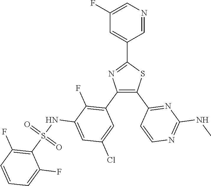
C1(C2=CC(F)=CN=C2)=NC(C2=C(F)C(NS(C3=C(F)C=CC=C3F)(=O)=O)=CC(Cl)=C2)=C(C2=NC(NC)=NC=C2)S1
